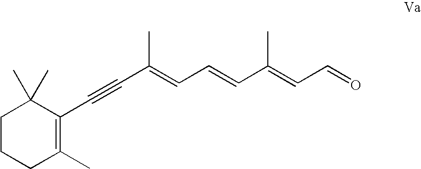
C1CCC(C)=C(C#CC(=CC=CC(=CC=O)C)C)C1(C)C
